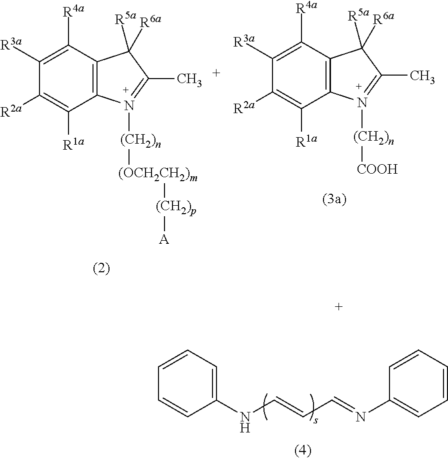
C1(NC=CC=NC2=CC=CC=C2)=CC=CC=C1.C12=C(C([R4a])=C([R3a])C([R2a])=C1[R1a])C([R5a])([R6a])C(C)=N2[(CH2)n][(OCH2CH2)m][(CH2)p][A].C12=C(C([R4a])=C([R3a])C([R2a])=C1[R1a])C([R5a])([R6a])C(C)=N2[(CH2)n][COOH]
